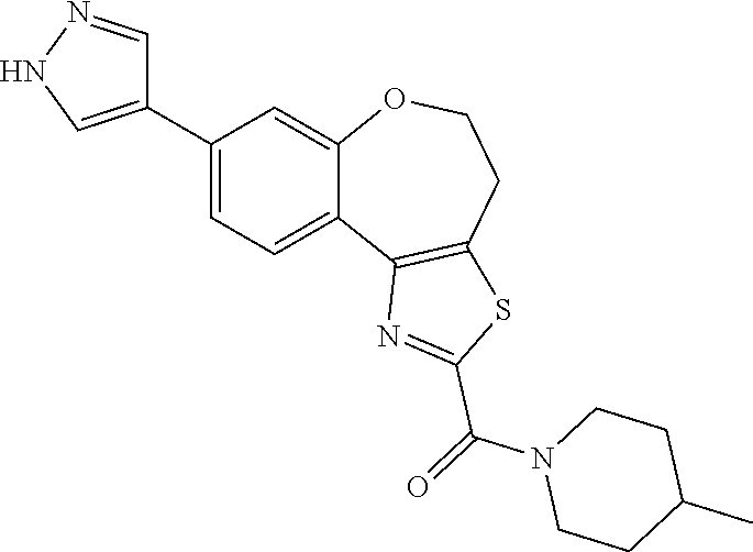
C1(C2=CNN=C2)=CC=C2C(=C1)OCCC1=C2N=C(C(=O)N2CCC(C)CC2)S1
